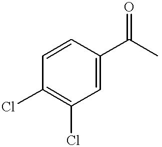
C1=CC(C(C)=O)=CC(Cl)=C1Cl
